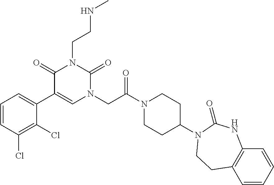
C1=CC(Cl)=C(Cl)C(C2=CN(CC(N3CCC(N4C(=O)NC5=C(C=CC=C5)CC4)CC3)=O)C(=O)N(CCNC)C2=O)=C1
